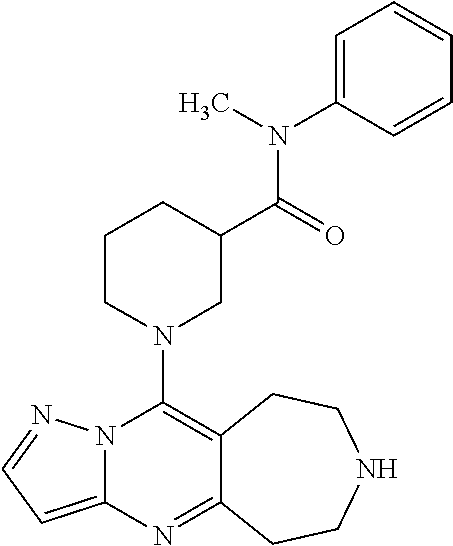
N12C(=CC=N1)N=C1C(=C2N2CC(C(=O)N(C)C3=CC=CC=C3)CCC2)CCNCC1
